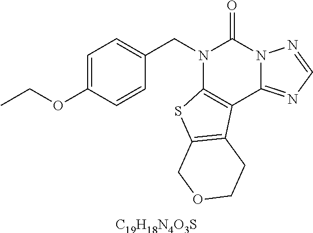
C1=C(OCC)C=CC(CN2C3=C(C4=NC=NN4C2=O)C2=C(S3)COCC2)=C1.[C19H18N4O3S]
